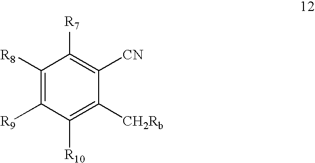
C1([CH2Rb])=C([R10])C([R9])=C([R8])C([R7])=C1[CN]
